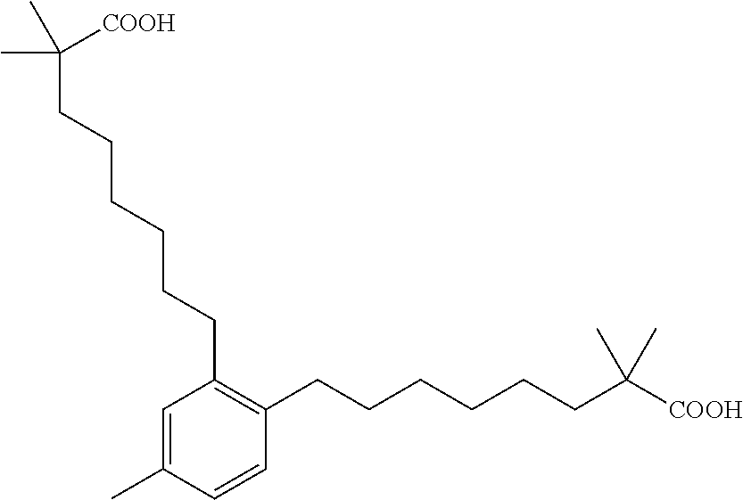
C1=CC(C)=CC(CCCCCCC(C)(C)[COOH])=C1CCCCCCC(C)(C)[COOH]
